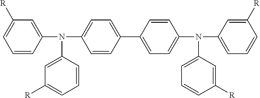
C1=CC(N(C2=CC=C(C3=CC=C(N(C4=CC=CC([R])=C4)C4=CC=CC([R])=C4)C=C3)C=C2)C2=CC([R])=CC=C2)=CC([R])=C1
